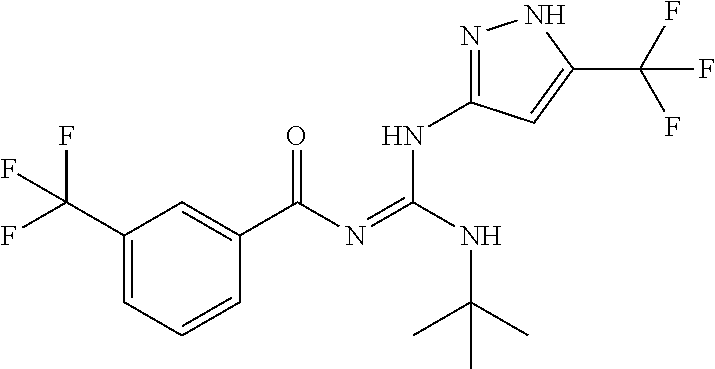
C1(C(F)(F)F)=CC=CC(C(N=C(NC(C)(C)C)NC2=NNC(C(F)(F)F)=C2)=O)=C1
